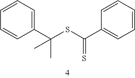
C1(C(SC(C2=CC=CC=C2)=S)(C)C)=CC=CC=C1
